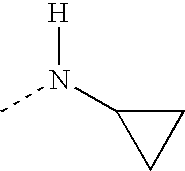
[H]N(C1CC1)C
